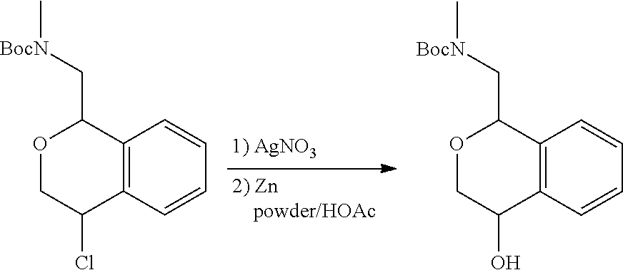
C12=C(C=CC=C1)C(Cl)COC2C[BocN]C.C12=C(C=CC=C1)C(O)COC2C[BocN]C
